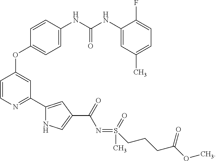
C1=CN=C(C2=CC(C(=O)N=S(C)(=O)CCCC(OC)=O)=CN2)C=C1OC1=CC=C(NC(NC2=CC(C)=CC=C2F)=O)C=C1
